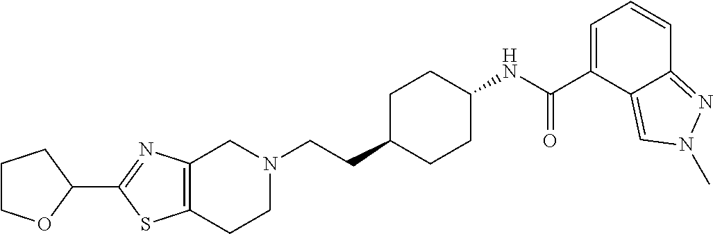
C12=C(CCN(CCC3CCC(NC(C4=CC=CC5=NN(C)C=C45)=O)CC3)C1)SC(C1OCCC1)=N2
